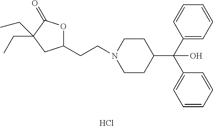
C1(CCN2CCC(C(C3=CC=CC=C3)(C3=CC=CC=C3)O)CC2)OC(=O)C(CC)(CC)C1.Cl
